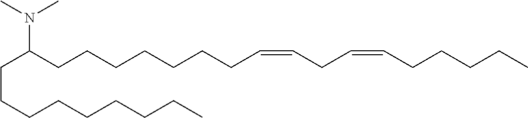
C(CCCCCCCC)C(CCCCCCCC=CCC=CCCCCC)N(C)C
